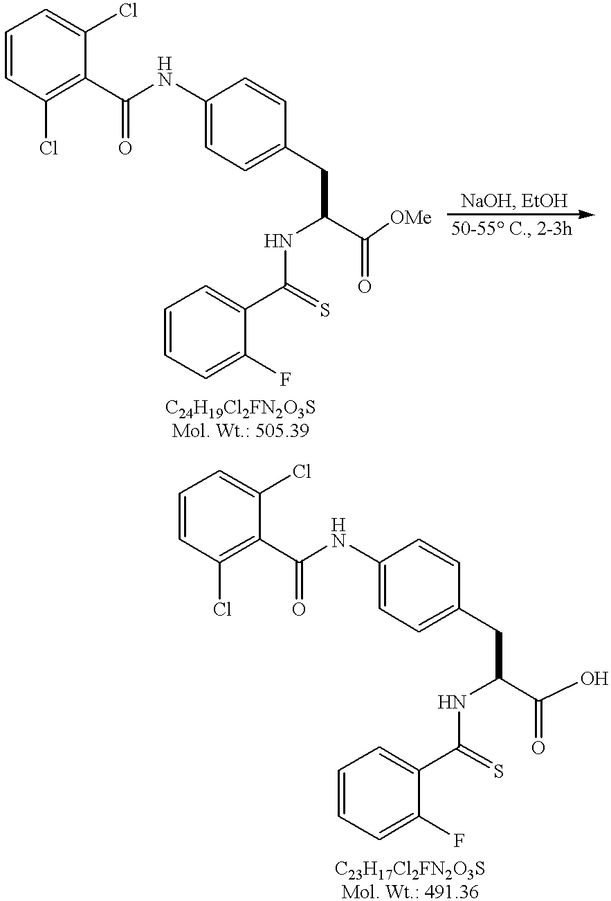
C1(NC(C2=C(Cl)C=CC=C2Cl)=O)=CC=C(CC(C([OMe])=O)NC(C2=CC=CC=C2F)=S)C=C1.C1(NC(C2=C(Cl)C=CC=C2Cl)=O)=CC=C(CC(C(O)=O)NC(C2=CC=CC=C2F)=S)C=C1
